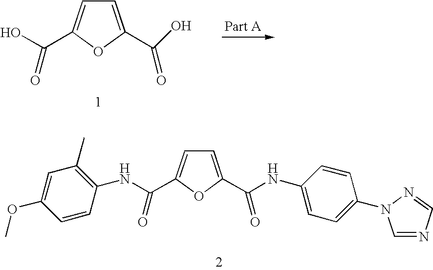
C1=C(C(O)=O)OC(C(O)=O)=C1.C1=C(C(NC2=CC=C(N3C=NC=N3)C=C2)=O)OC(C(NC2=C(C)C=C(OC)C=C2)=O)=C1
